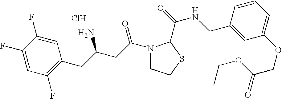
Cl.C1(F)=CC(F)=C(CC(CC(=O)N2CCSC2C(=O)NCC2=CC(OCC(=O)OCC)=CC=C2)N)C=C1F
